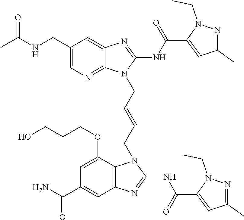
N(CC1=CN=C2C(=C1)N=C(NC(=O)C1=CC(C)=NN1CC)N2CC=CCN1C2=C(C=C(C(N)=O)C=C2OCCCO)N=C1NC(=O)C1=CC(C)=NN1CC)C(C)=O
